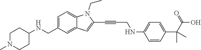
C1=C(CNC2CCN(C)CC2)C=C2C(=C1)N(CC)C(C#CCNC1=CC=C(C(C(=O)O)(C)C)C=C1)=C2
